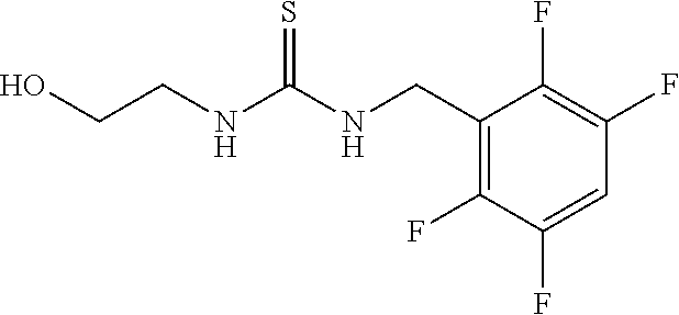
C1(CNC(NCCO)=S)=C(F)C(F)=CC(F)=C1F
